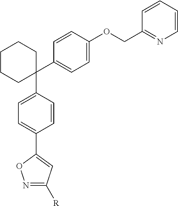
C1(C2=CC=C(OCC3=NC=CC=C3)C=C2)(C2=CC=C(C3=CC([R])=NO3)C=C2)CCCCC1
